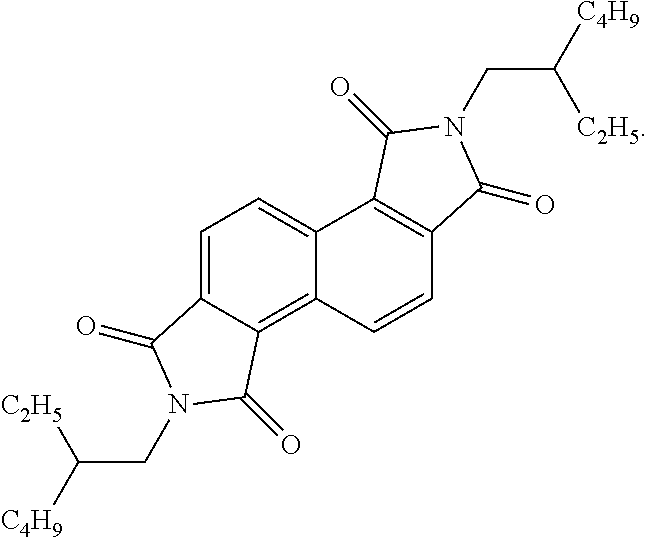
C12=CC=C3C(=C1C=CC1=C2C(=O)N(CC([C4H9])[C2H5])C1=O)C(=O)N(CC([C4H9])[C2H5])C3=O
